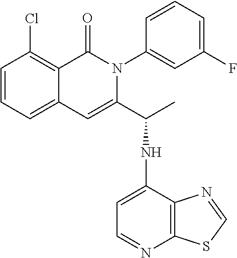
C1=CC=C2C(=C1Cl)C(=O)N(C1=CC(F)=CC=C1)C(C(C)NC1=CC=NC3=C1N=CS3)=C2
